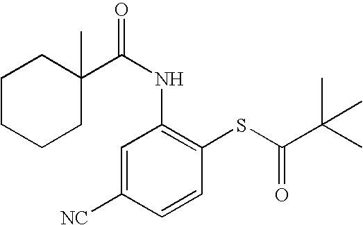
C1(C(NC2=C(SC(C(C)(C)C)=O)C=CC([NC])=C2)=O)(C)CCCCC1
